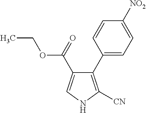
C1(C2=CC=C([NO2])C=C2)=C([CN])NC=C1C(OCC)=O
